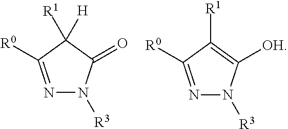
N1=C([R0])C([H])([R1])C(=O)N1[R3].N1=C([R0])C([R1])=C([OH])N1[R3]
